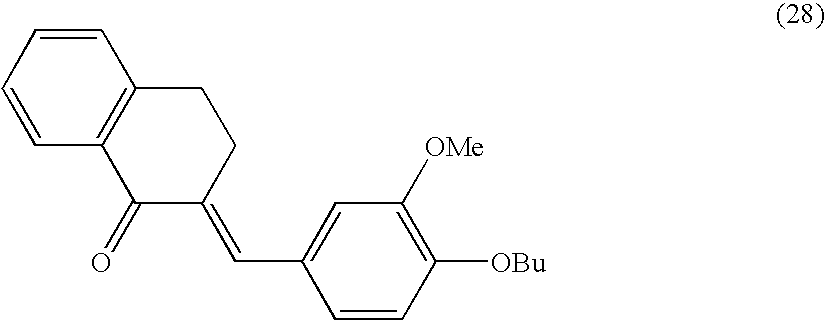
C1(=O)C(=CC2=CC([OMe])=C([OBu])C=C2)CCC2=C1C=CC=C2
